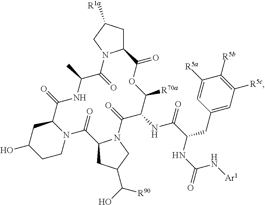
C1C([R1a])CN2C1C(=O)OC([R70a])C(NC(=O)C(NC(=O)N[Ar1])CC1=CC([R5c])=C([R5b])C([R5a])=C1)C(=O)N1C(CC(C(O)[R90])C1)C(=O)N1C(C(=O)NC(C)C2=O)CC(O)CC1
